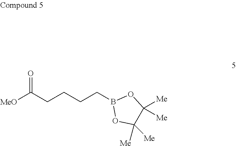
[MeO]C(CCCCB1OC([Me])([Me])C([Me])([Me])O1)=O
